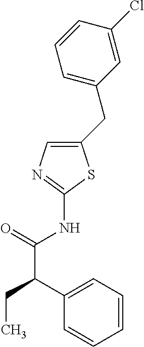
C1(CC2=CC=CC(Cl)=C2)=CN=C(NC(C(CC)C2=CC=CC=C2)=O)S1
